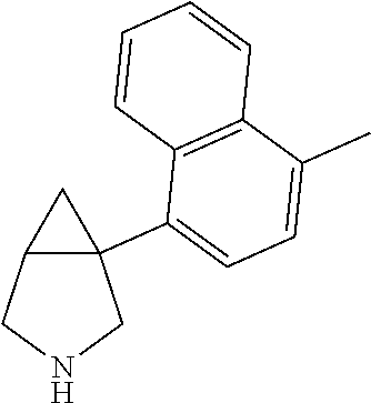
C12C(C3=CC=C(C)C4=C3C=CC=C4)(CNC1)C2
